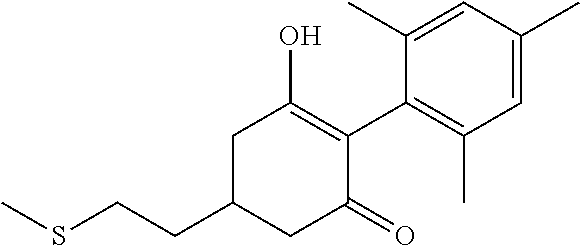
CSCCC1CC(=O)C(C2=C(C)C=C(C)C=C2C)=C(O)C1
